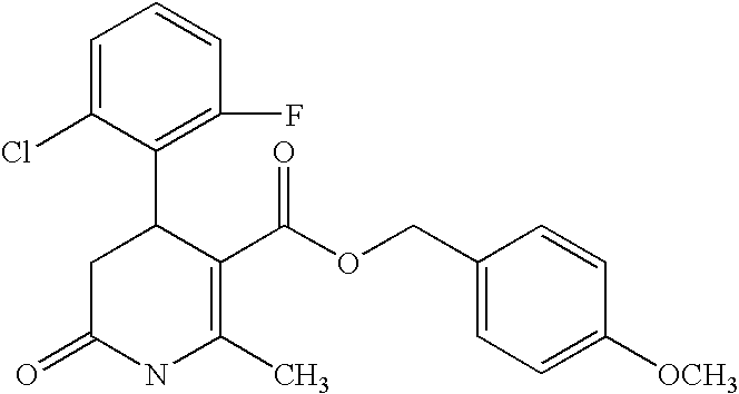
C1=C(Cl)C(C2CC(=O)NC(C)=C2C(OCC2=CC=C([OCH3])C=C2)=O)=C(F)C=C1
